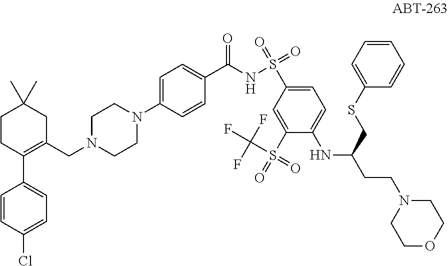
C1=CC(Cl)=CC=C1C1=C(CN2CCN(C3=CC=C(C(NS(C4=CC=C(NC(CSC5=CC=CC=C5)CCN5CCOCC5)C(S(=O)(=O)C(F)(F)F)=C4)(=O)=O)=O)C=C3)CC2)CC(C)(C)CC1
